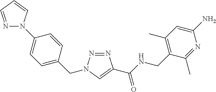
C1=CC(N2C=CC=N2)=CC=C1CN1N=NC(C(NCC2=C(C)C=C(N)N=C2C)=O)=C1
